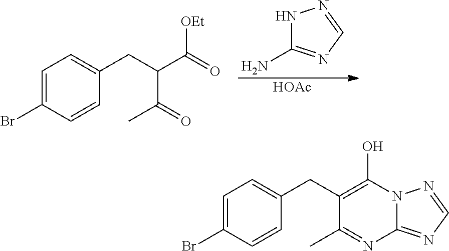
N1C(N)=NC=N1.[HOAc].C1=C(Br)C=CC(CC(C(=O)C)C([OEt])=O)=C1.C1=C(Br)C=CC(CC2=C(O)N3C(=NC=N3)N=C2C)=C1
